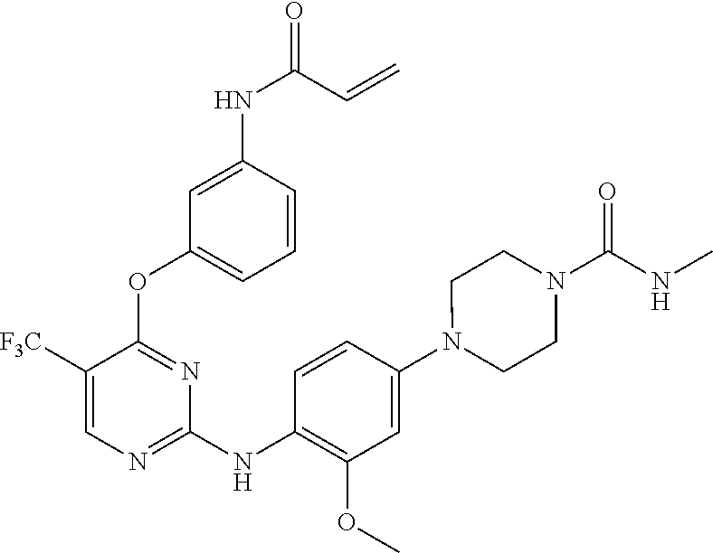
C1([F3C])=CN=C(NC2=C(OC)C=C(N3CCN(C(=O)NC)CC3)C=C2)N=C1OC1=CC=CC(NC(=O)C=C)=C1
